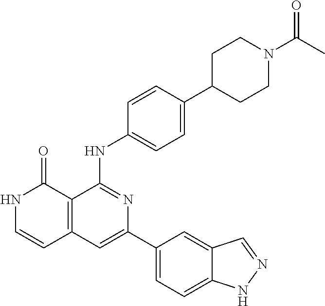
C1=CC(NC2=NC(C3=CC=C4C(=C3)C=NN4)=CC3=C2C(=O)NC=C3)=CC=C1C1CCN(C(=O)C)CC1
